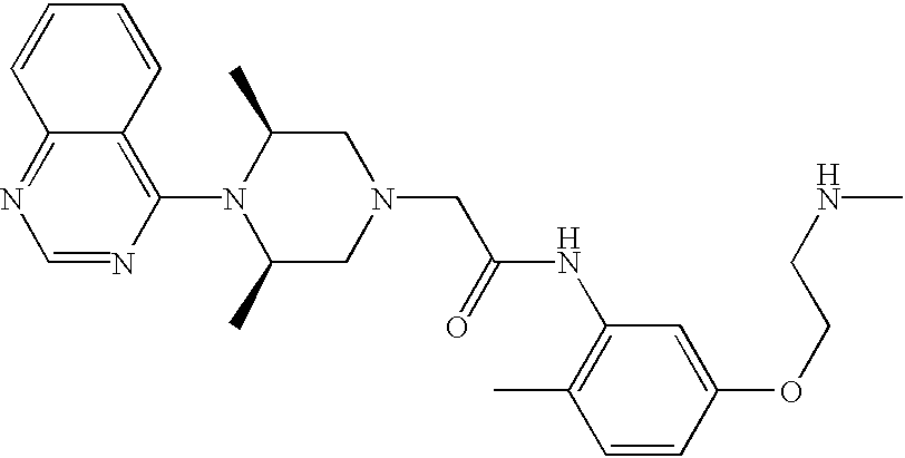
C1=NC(N2C(C)CN(CC(NC3=C(C)C=CC(OCCNC)=C3)=O)CC2C)=C2C(=N1)C=CC=C2
